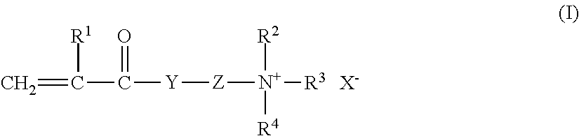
[R1]C(=C)C(=O)[Y][Z][N+]([R3])([R2])[R4].[X-]
